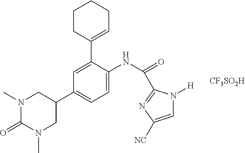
N1(C)C(=O)N(C)CC(C2=CC=C(NC(=O)C3=NC([NC])=CN3[H])C(C3=CCCCC3)=C2)C1.[CF3SO2H]
